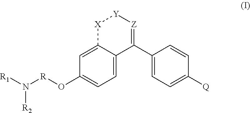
C12=CC(O[R]N([R1])[R2])=CC=C1C(C1=CC=C([Q])C=C1)=[Z][Y][X]2
